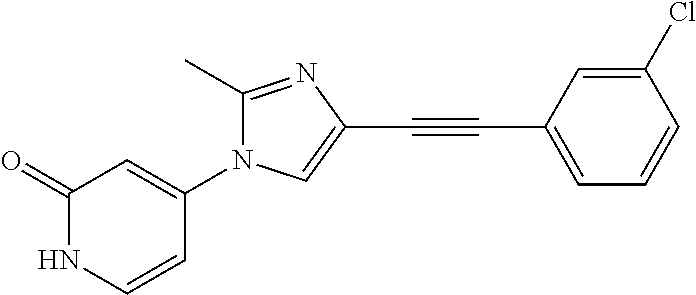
C1(=O)NC=CC(N2C(C)=NC(C#CC3=CC=CC(Cl)=C3)=C2)=C1
